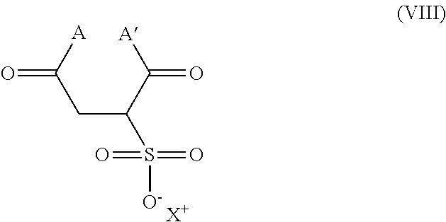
[A]C(CC(C(=O)[A])S([O-])(=O)=O)=O.[X+]
